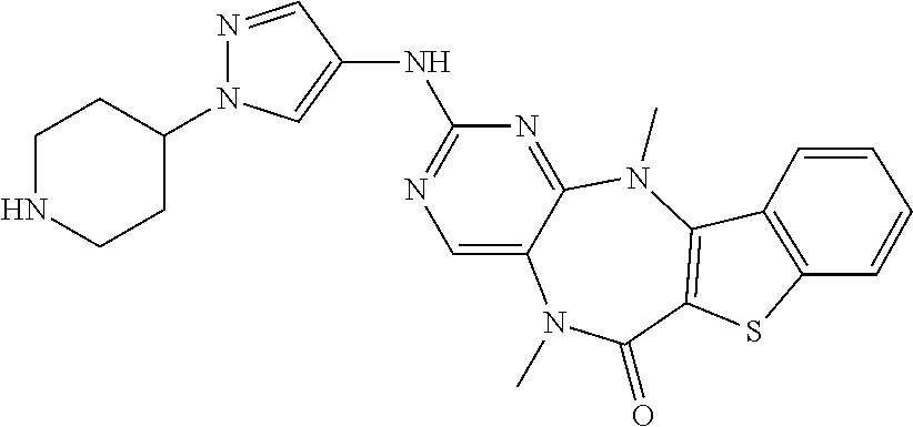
C1NCCC(N2N=CC(NC3=NC=C4C(=N3)N(C)C3=C(C(=O)N4C)SC4=C3C=CC=C4)=C2)C1
